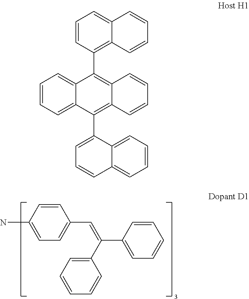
C1=CC(N)=CC=C1C=C(C1=CC=CC=C1)C1=CC=CC=C1.C1=CC=C2C(=C1)C(C1=C3C(=CC=C1)C=CC=C3)=C1C(=C2C2=CC=CC3=CC=CC=C23)C=CC=C1
